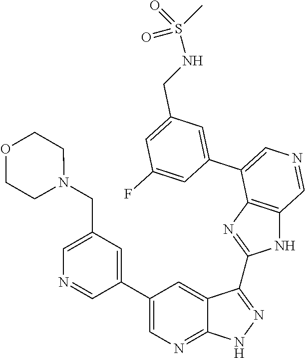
C1=C(CN2CCOCC2)C=C(C2=CN=C3C(=C2)C(C2=NC4=C(N2)C=NC=C4C2=CC(CNS(=O)(C)=O)=CC(F)=C2)=NN3)C=N1
